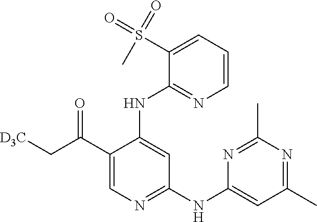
C1=CC=C(S(C)(=O)=O)C(NC2=CC(NC3=CC(C)=NC(C)=N3)=NC=C2C(C[D3C])=O)=N1
